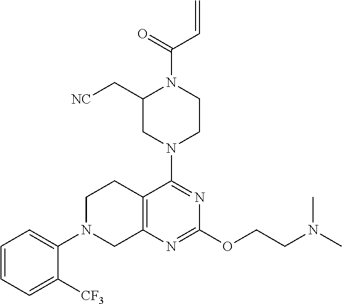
N1(C2=NC(OCCN(C)C)=NC3=C2CCN(C2=CC=CC=C2[CF3])C3)CCN(C(=O)C=C)C(C[NC])C1
